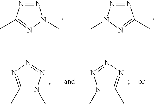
N1=NC(C)=NN1C.N1=NN(C)N=C1C.C1(C)=NN=NN1C.N1(C)C(C)=NN=N1
